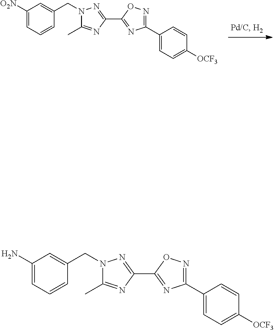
[O2N]C1=CC=CC(CN2C(C)=NC(C3=NC(C4=CC=C([OCF3])C=C4)=NO3)=N2)=C1.NC1=CC=CC(CN2C(C)=NC(C3=NC(C4=CC=C([OCF3])C=C4)=NO3)=N2)=C1
